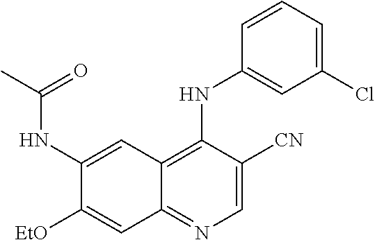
C1(NC(C)=O)=CC2=C(NC3=CC(Cl)=CC=C3)C([CN])=CN=C2C=C1[OEt]
